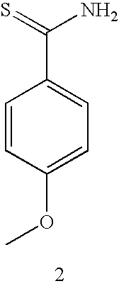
C1=CC(OC)=CC=C1C(N)=S
